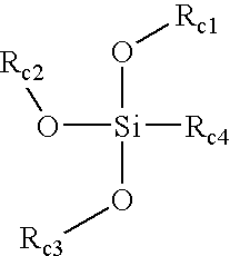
O([Si](O[Rc2])([Rc4])O[Rc3])[Rc1]
